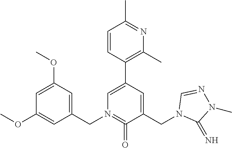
COC1=CC(CN2=C(=O)C(CN3C(=N)N(C)N=C3)=CC(C3=C(C)N=C(C)C=C3)=C2)=CC(OC)=C1
